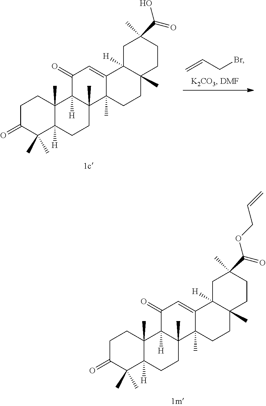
C1C(=O)C(C)(C)C2([H])C(C)(C1)C1([H])C(C)(CC2)C2(C)C(=CC1=O)C1([H])C(C)(CC2)CCC(C)(C(OCC=C)=O)C1.C1C(=O)C(C)(C)C2([H])C(C)(C1)C1([H])C(C)(CC2)C2(C)C(=CC1=O)C1([H])C(C)(CC2)CCC(C)(C(O)=O)C1.C=CCBr
